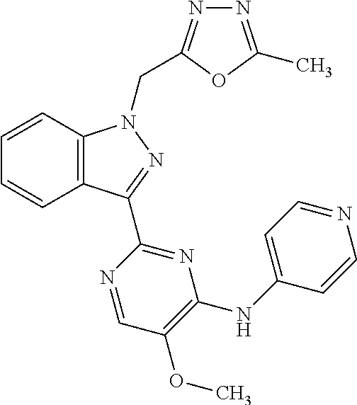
C(C1=NN=C(C)O1)N1C2=C(C=CC=C2)C(C2=NC(NC3=CC=NC=C3)=C(OC)C=N2)=N1
